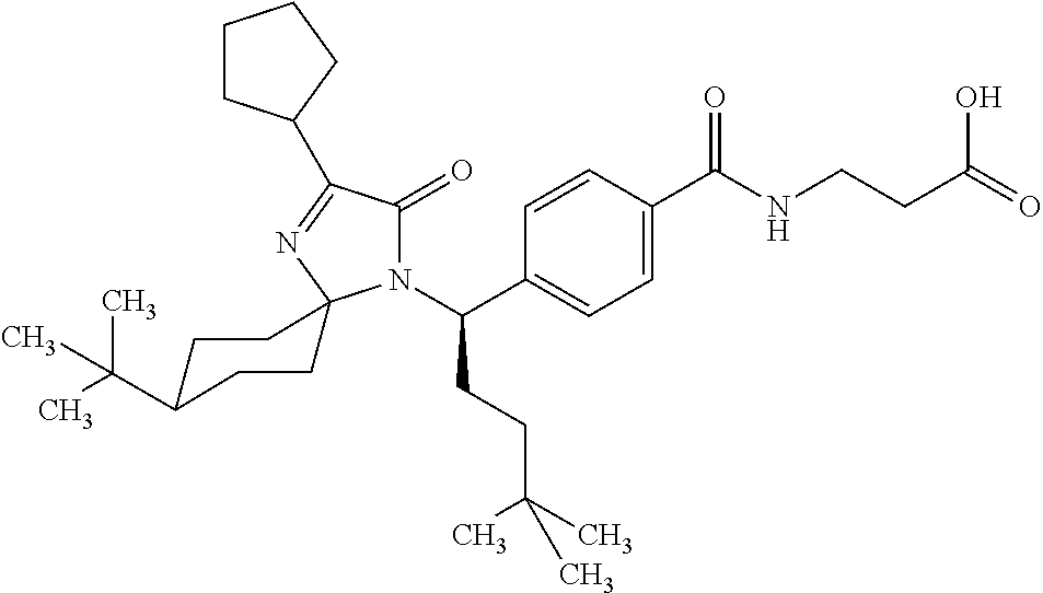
C1=C(C(=O)NCCC(=O)O)C=CC(C(N2C(=O)C(C3CCCC3)=NC23CCC(C(C)(C)C)CC3)CCC(C)(C)C)=C1
